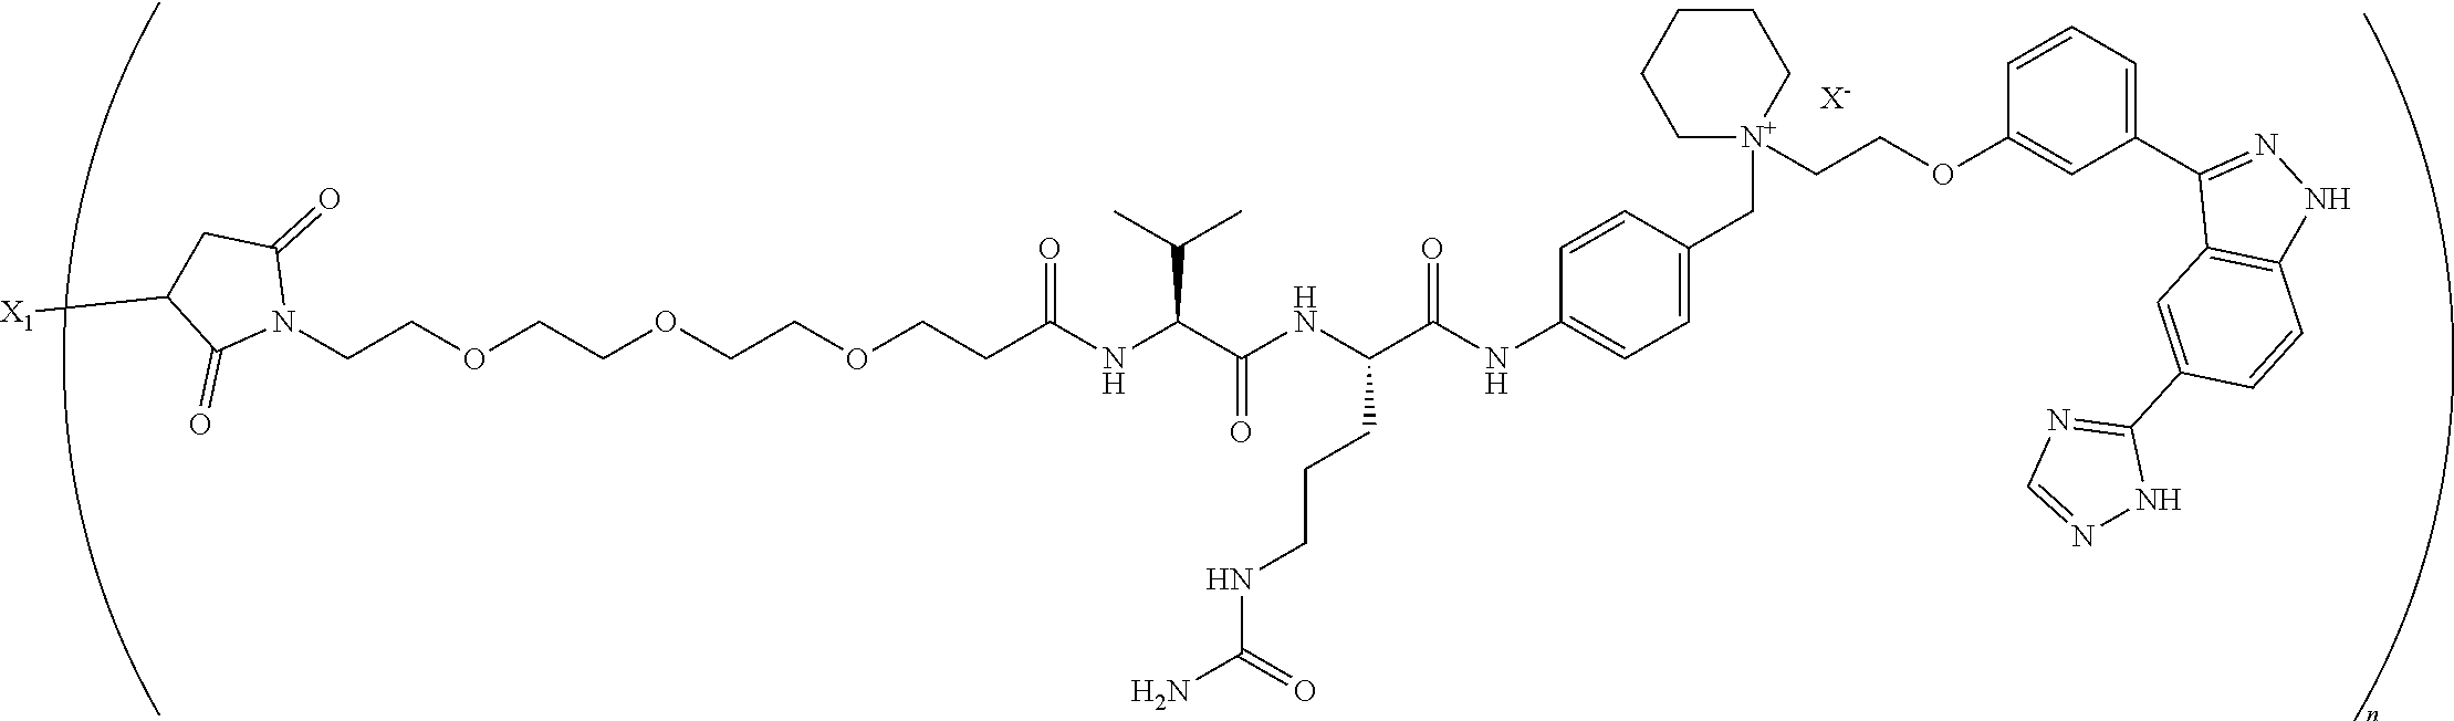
C(COCCOCCOCCC(NC(C(NC(C(NC1=CC=C(C[N+]2(CCOC3=CC(C4=NNC5=C4C=C(C4=NC=NN4)C=C5)=CC=C3)CCCCC2)C=C1)=O)CCCNC(N)=O)=O)C(C)C)=O)N1C(=O)CC([X1])C1=O.[X-]
